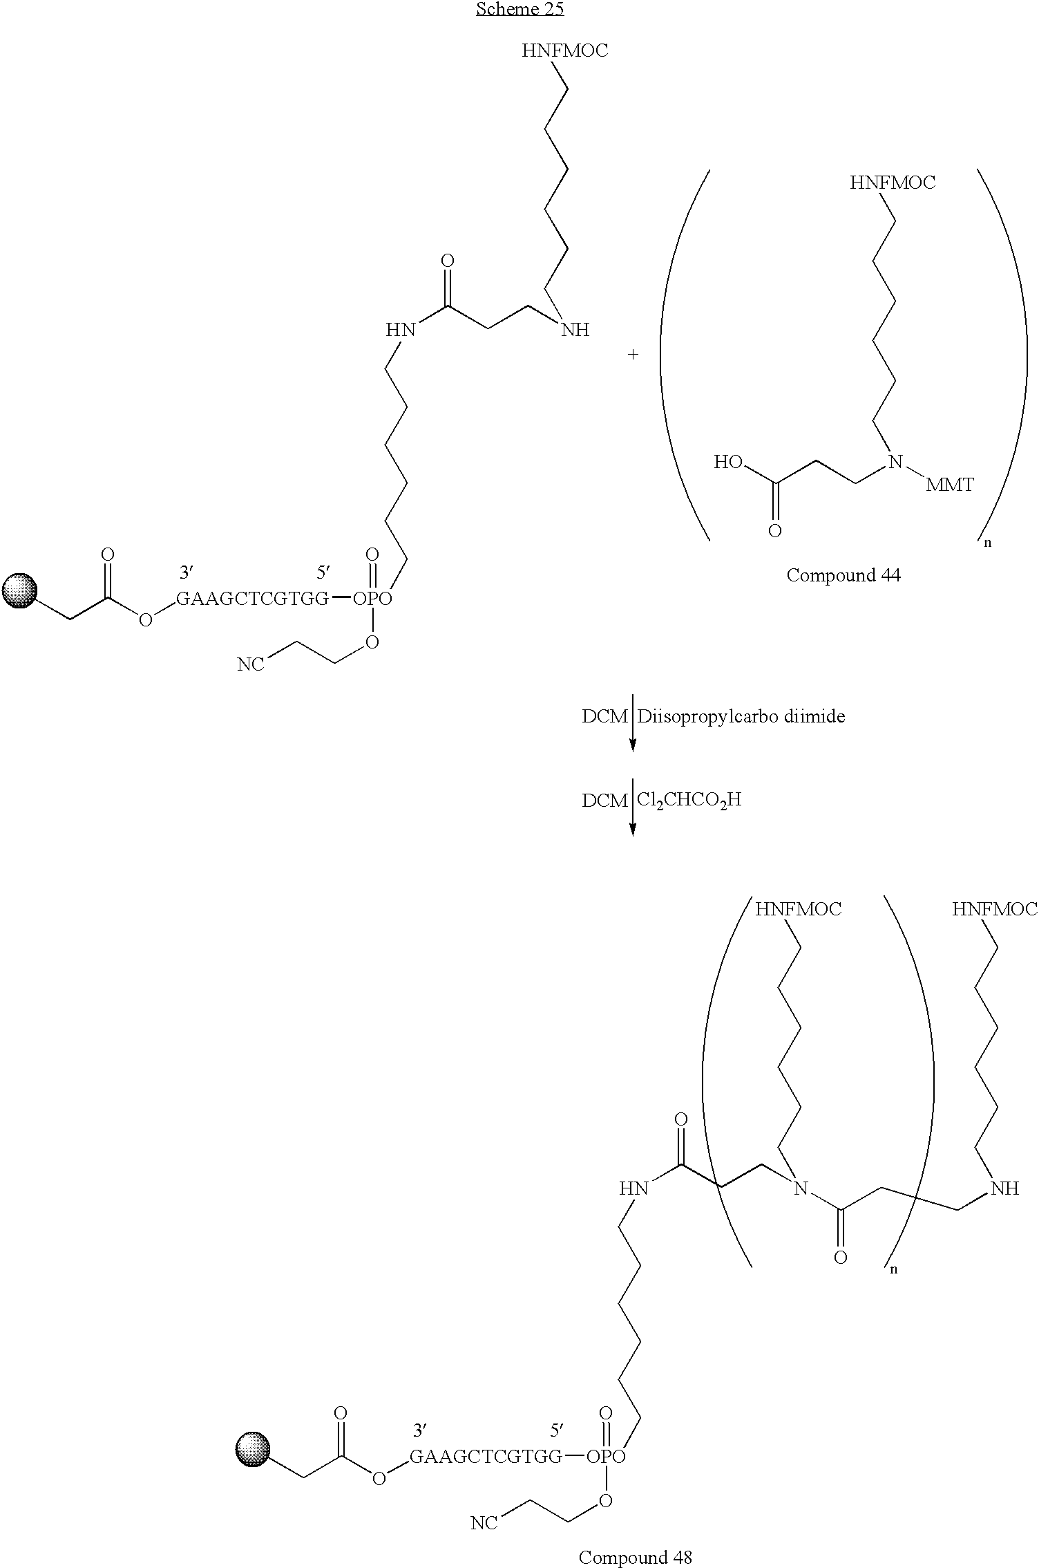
CCC(=O)O[GAAGCTCGTGG][OPO](=O)(OCC[NC])CCCCCCNC(CCNCCCCCC[HNFMOC])=O.N(CCCCCC[HNFMOC])([MMT])CCC(O)=O.[Cl2CHCO2H].CCC(=O)O[GAAGCTCGTGG][OPO](=O)(OCC[NC])CCCCCCNC(CCN(CCCCCC[HNFMOC])C(=O)CCNCCCCCC[HNFMOC])=O
